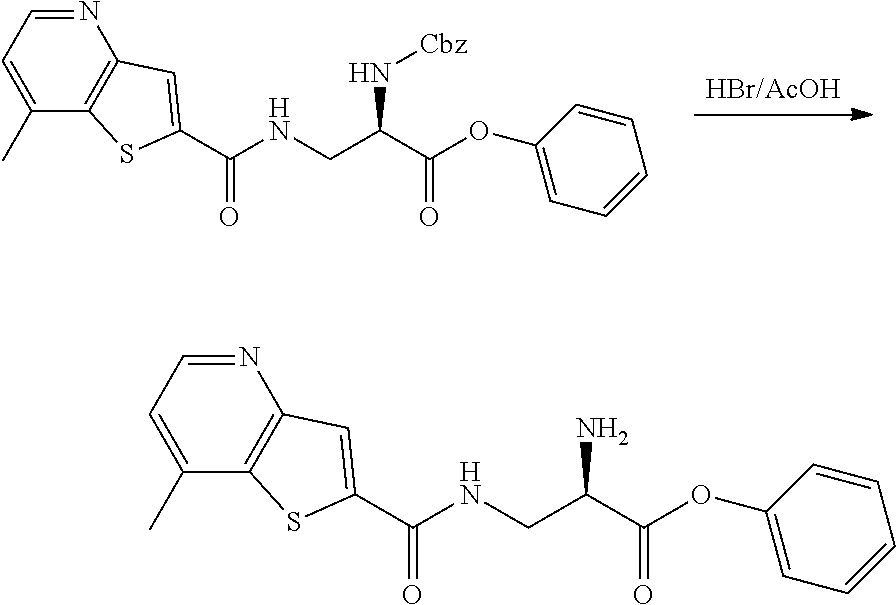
N1=CC=C(C)C2=C1C=C(C(NCC(C(OC1=CC=CC=C1)=O)N[Cbz])=O)S2.N1=CC=C(C)C2=C1C=C(C(NCC(C(OC1=CC=CC=C1)=O)N)=O)S2
